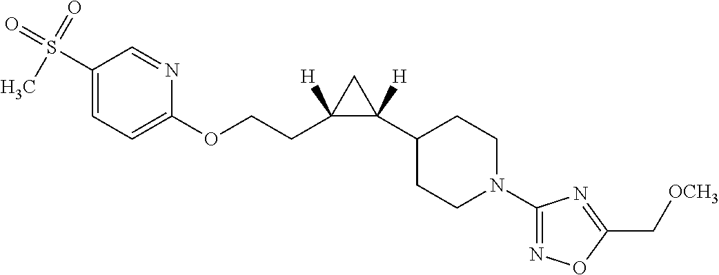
C1(S(=O)(=O)C)=CC=C(OCCC2([H])C([H])(C3CCN(C4=NOC(C[OCH3])=N4)CC3)C2)N=C1
